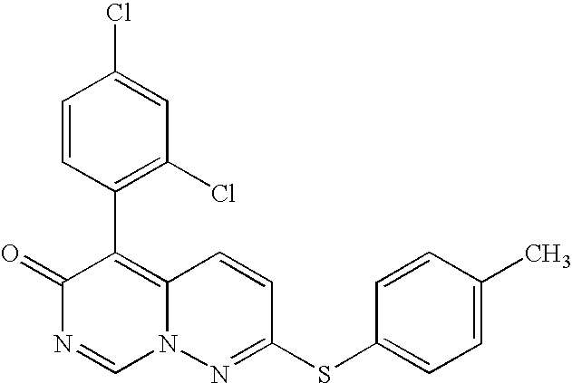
O=C1N=CN2C(=C1C1=C(Cl)C=C(Cl)C=C1)C=CC(SC1=CC=C(C)C=C1)=N2
